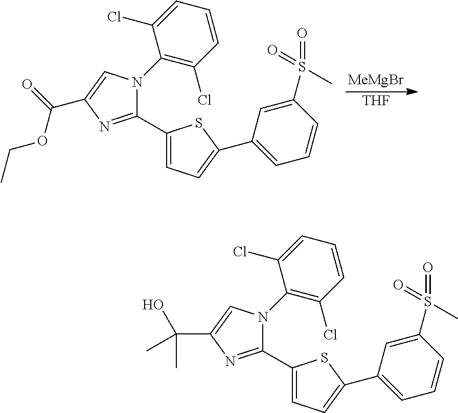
[MeMgBr].[THF].C1(C2=CC=C(C3=CC=CC(S(=O)(=O)C)=C3)S2)=NC(C(=O)OCC)=CN1C1=C(Cl)C=CC=C1Cl.C1(C2=CC=C(C3=CC=CC(S(=O)(=O)C)=C3)S2)=NC(C(C)(O)C)=CN1C1=C(Cl)C=CC=C1Cl
